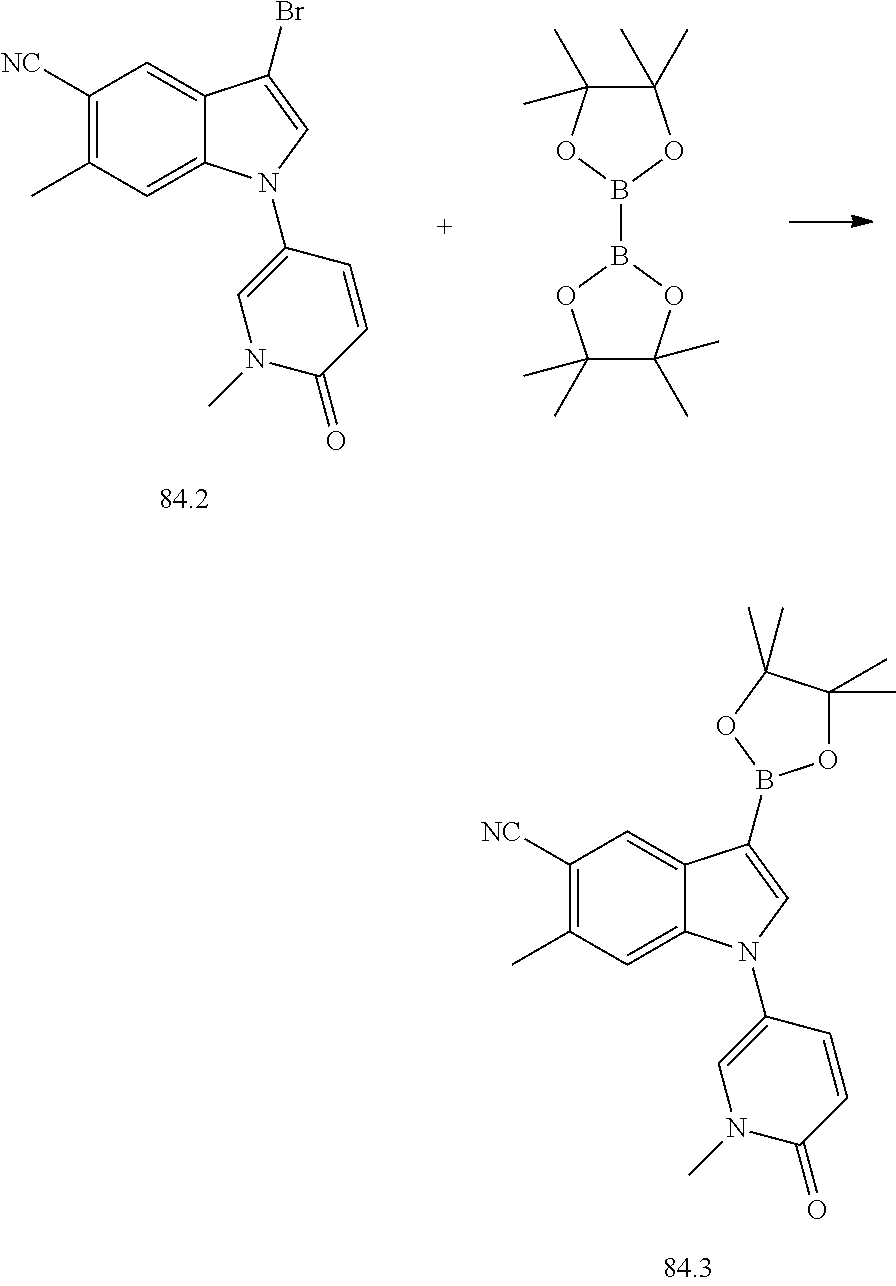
C1([NC])=C(C)C=C2C(=C1)C(Br)=CN2C1=CN(C)C(=O)C=C1.C1(C)(C)C(C)(C)OB(B2OC(C)(C)C(C)(C)O2)O1.C1([NC])=C(C)C=C2C(=C1)C(B1OC(C)(C)C(C)(C)O1)=CN2C1=CN(C)C(=O)C=C1
